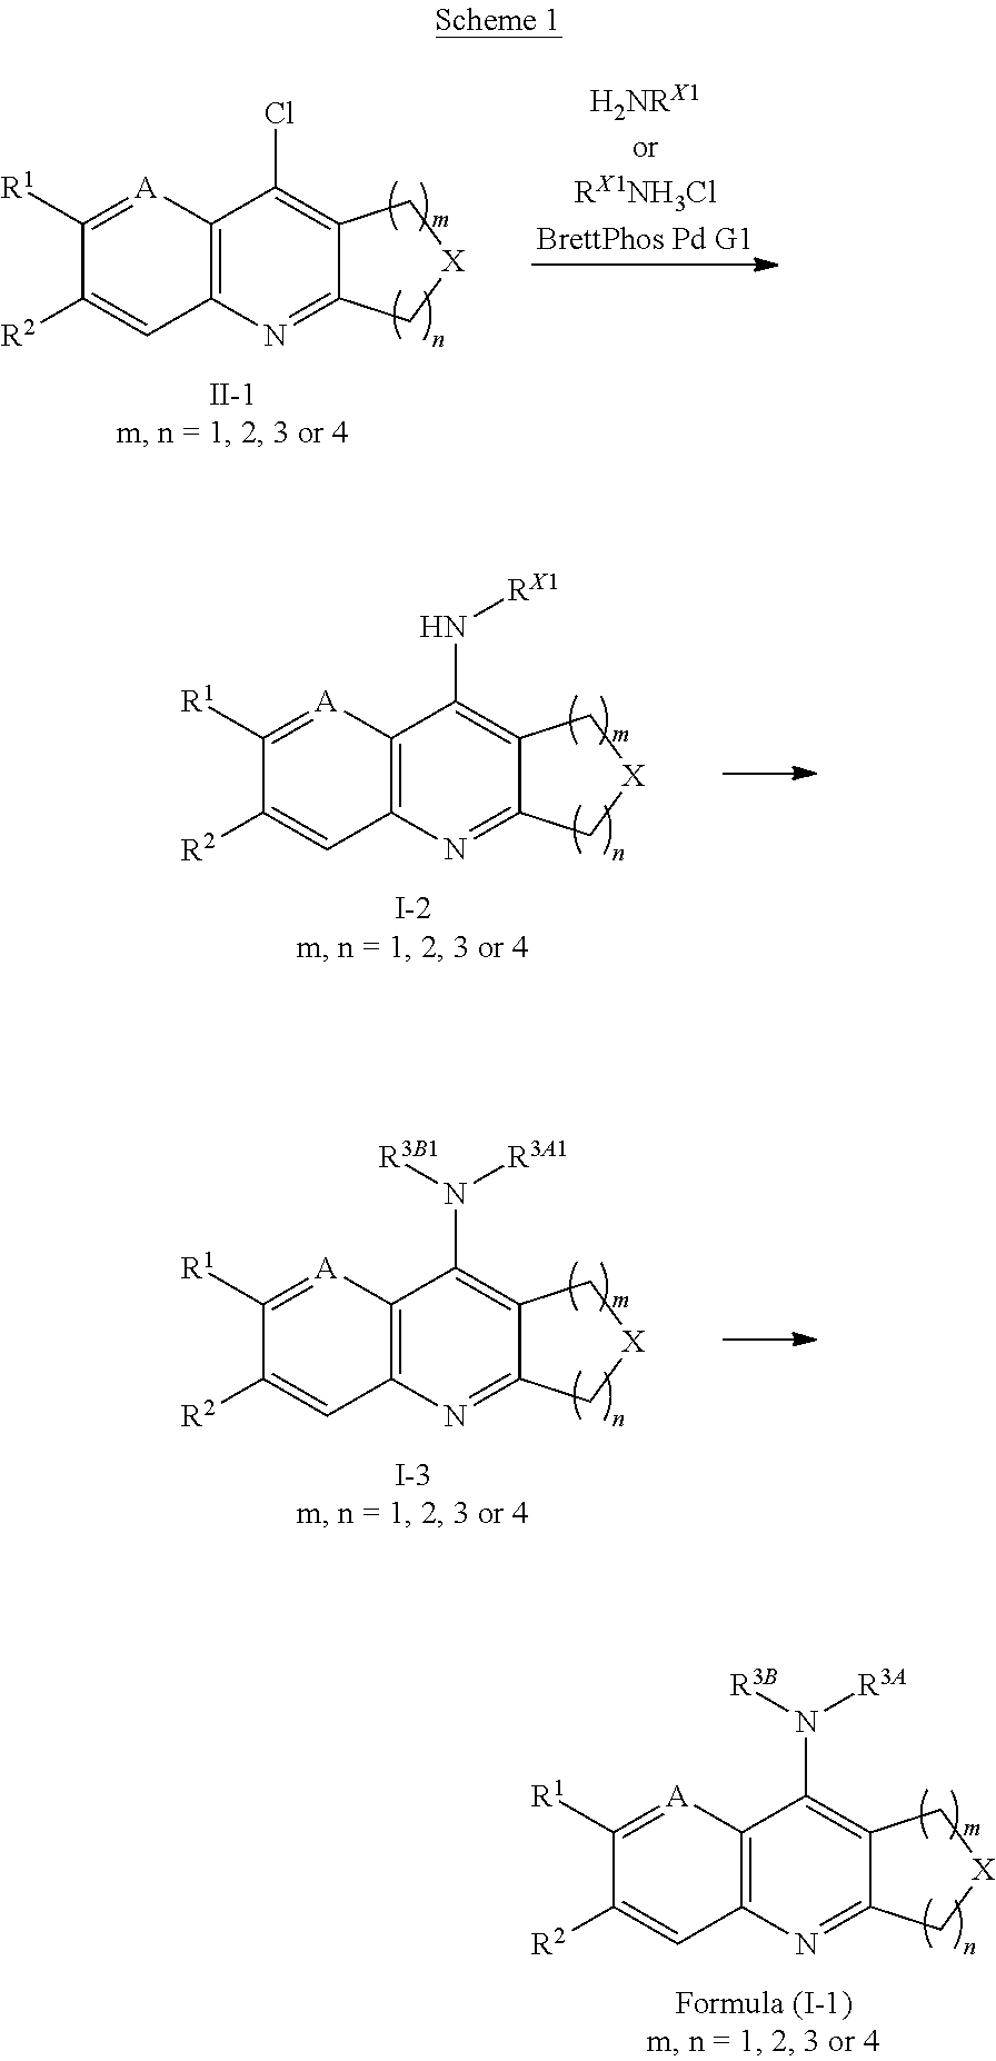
C1([R1])=[A]C2=C(C=C1[R2])N=C1C(=C2N([R3A])[R3B])C[X]C1.C1([R1])=[A]C2=C(C=C1[R2])N=C1C(=C2Cl)C[X]C1.C1([R1])=[A]C2=C(C=C1[R2])N=C1C(=C2N[RX1])C[X]C1.C1([R1])=[A]C2=C(C=C1[R2])N=C1C(=C2N([R3A1])[R3B1])C[X]C1
